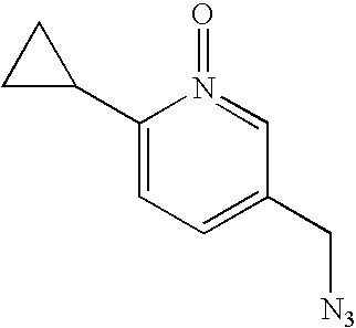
C1(C[N3])=CC=C(C2CC2)N(=O)=C1
